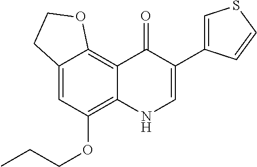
C12=CC(OCCC)=C3C(=C1OCC2)C(=O)C(C1=CSC=C1)=CN3
